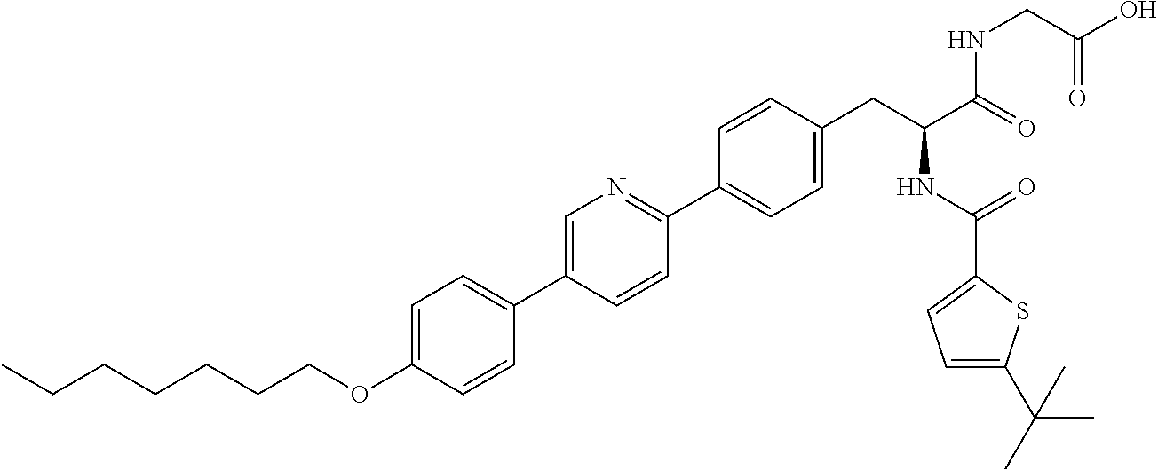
C(OC1=CC=C(C2=CN=C(C3=CC=C(CC(NC(=O)C4=CC=C(C(C)(C)C)S4)C(=O)NCC(O)=O)C=C3)C=C2)C=C1)CCCCCC
